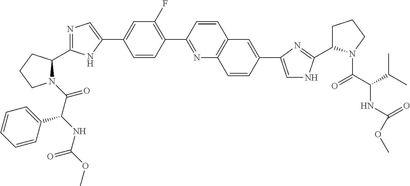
N1(C(=O)C(NC(OC)=O)C2=CC=CC=C2)C(C2=NC=C(C3=CC(F)=C(C4=NC5=C(C=C4)C=C(C4=CNC(C6CCCN6C(C(C(C)C)NC(OC)=O)=O)=N4)C=C5)C=C3)N2)CCC1
